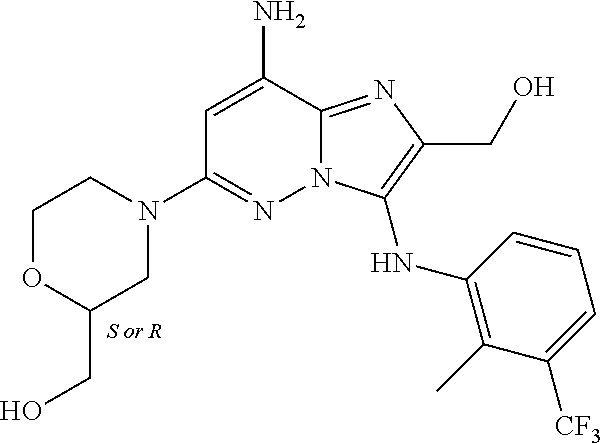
NC1=CC(N2CCOC(CO)C2)=NN2C1=NC(CO)=C2NC1=C(C)C([CF3])=CC=C1
